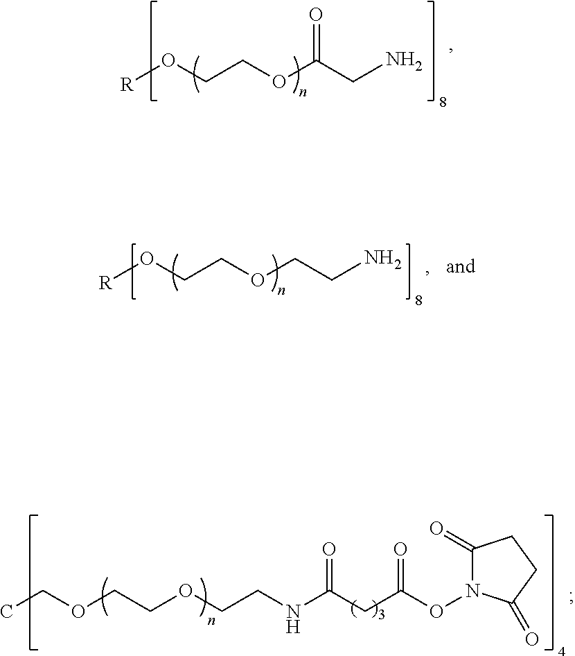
CCOCCOCCNC(CC(ON1C(=O)CCC1=O)=O)=O.[R]OCCOC(CN)=O.[R]OCCOCCN
